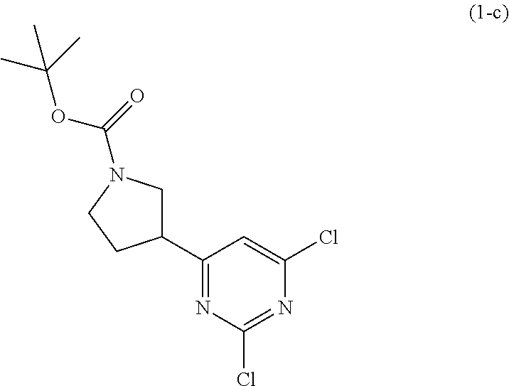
C1(C2CN(C(=O)OC(C)(C)C)CC2)=NC(Cl)=NC(Cl)=C1
